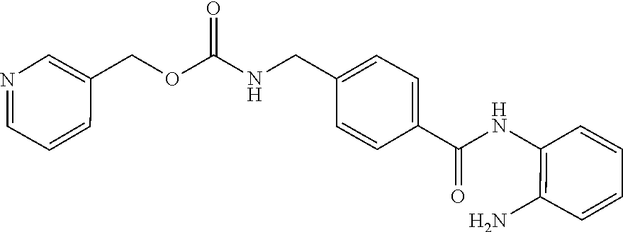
O=C(OCC1=CN=CC=C1)NCC1=CC=C(C(NC2=C(N)C=CC=C2)=O)C=C1
